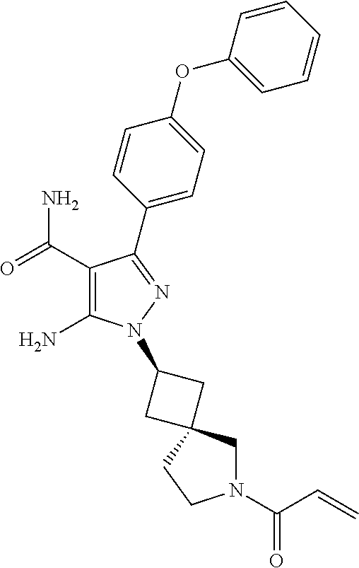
C1(C(=O)N)=C(N)N(C2CC3(C2)CN(C(C=C)=O)CC3)N=C1C1=CC=C(OC2=CC=CC=C2)C=C1
